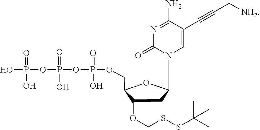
C(C1C(OCSSC(C)(C)C)CC(CN2C=C(C#CC[NH2])C(N)=NC2=O)O1)OP(OP(OP(=O)(O)O)(=O)O)(=O)O
